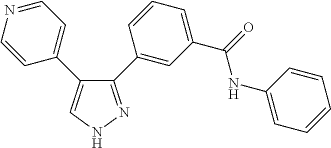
C1=CN=CC=C1C1=CNN=C1C1=CC(C(=O)NC2=CC=CC=C2)=CC=C1
